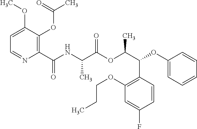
C1=C(OC)C(OC(C)=O)=C(C(NC(C(OC(C(OC2=CC=CC=C2)C2=C(OCCC)C=C(F)C=C2)C)=O)C)=O)N=C1
